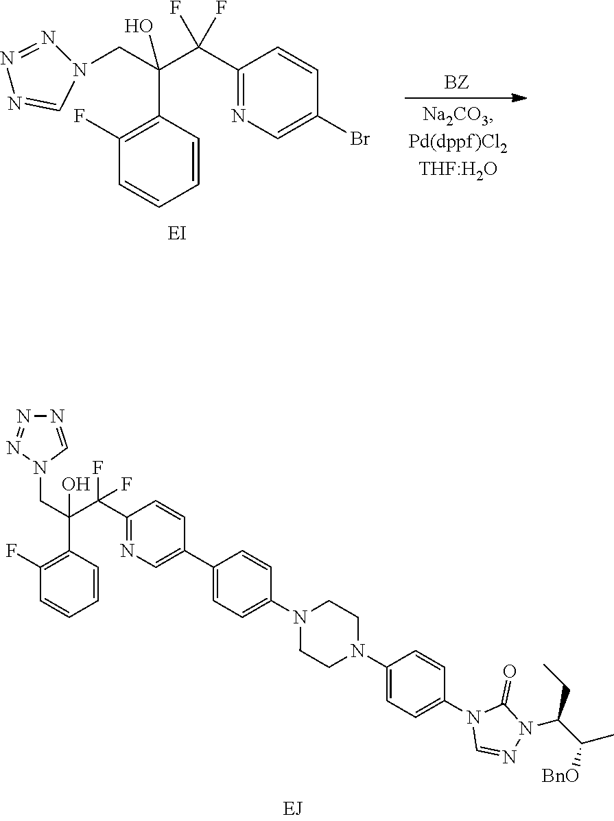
C1(F)=C(C(C(C2=NC=C(C3=CC=C(N4CCN(C5=CC=C(N6C=NN(C(C(C)[BnO])CC)C6=O)C=C5)CC4)C=C3)C=C2)(F)F)(CN2C=NN=N2)O)C=CC=C1.C1(F)=C(C(C(C2=NC=C(Br)C=C2)(F)F)(CN2N=NN=C2)O)C=CC=C1
